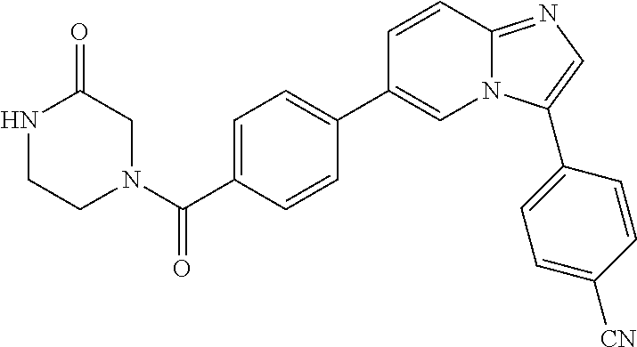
C1=C(C(N2CC(=O)NCC2)=O)C=CC(C2=CN3C(=NC=C3C3=CC=C([CN])C=C3)C=C2)=C1
